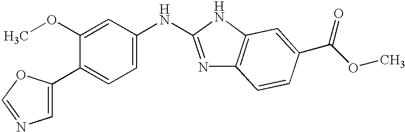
C1=C(C2=CC=C(NC3=NC4=C(N3)C=C(C(OC)=O)C=C4)C=C2OC)OC=N1
